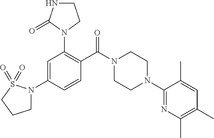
C1=C(N2CCCS2(=O)=O)C=CC(C(N2CCN(C3=NC(C)=C(C)C=C3C)CC2)=O)=C1N1CCNC1=O
